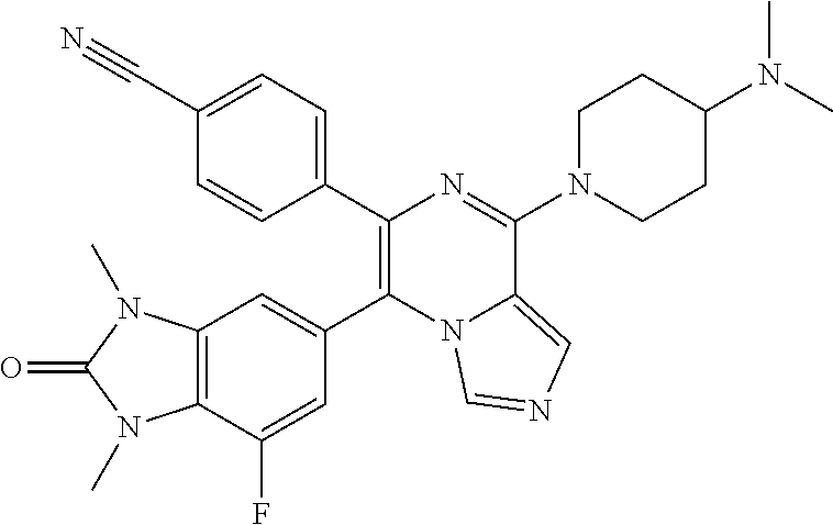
C1(C2=C(C3=CC4=C(C(F)=C3)N(C)C(=O)N4C)N3C(=CN=C3)C(N3CCC(N(C)C)CC3)=N2)=CC=C(C#N)C=C1
